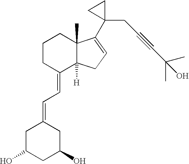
C1C(O)CC(O)CC1=CC=C1C2([H])C(C)(CCC1)C(C1(CC#CC(C)(O)C)CC1)=CC2
